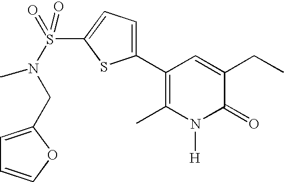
CCC1=CC(C2=CC=C(S(=O)(=O)N(C)CC3=CC=CO3)S2)=C(C)N([H])C1=O
